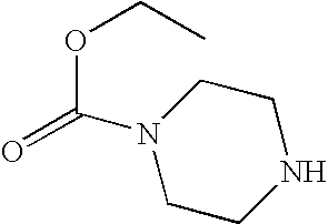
O=C(OCC)N1CCNCC1
